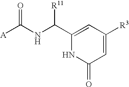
[A]C(NC(C1=CC([R3])=CC(=O)N1)[R11])=O
